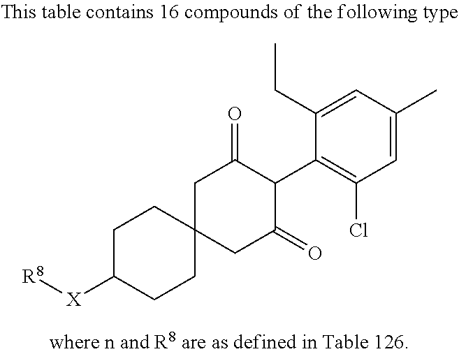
C1C(=O)C(C2=C(Cl)C=C(C)C=C2CC)C(=O)CC12CCC([X][R8])CC2
